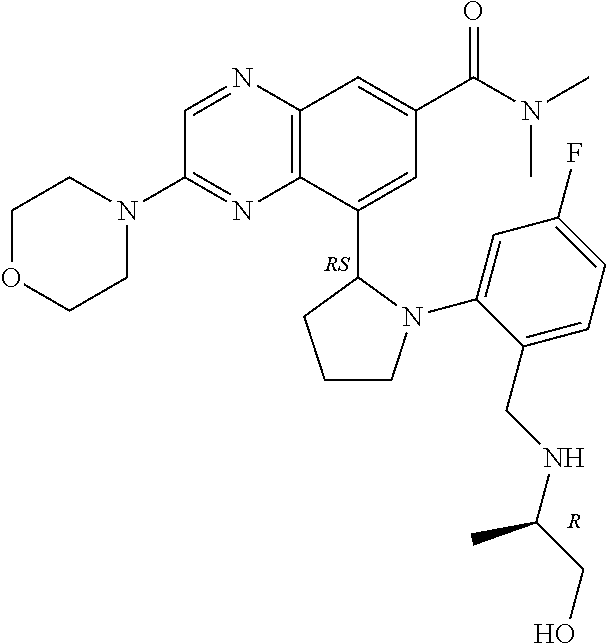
C1OCCN(C2=NC3=C(N=C2)C=C(C(=O)N(C)C)C=C3C2CCCN2C2=CC(F)=CC=C2CNC(CO)C)C1.[R]
